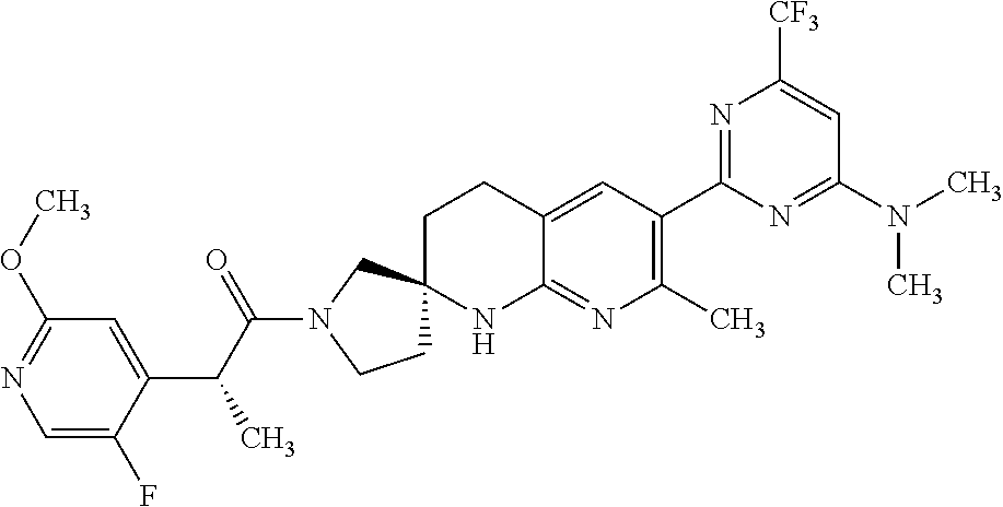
C1=C(F)C(C(C(N2CCC3(C2)CCC2=CC(C4=NC([CF3])=CC(N(C)C)=N4)=C(C)N=C2N3)=O)C)=CC(OC)=N1
